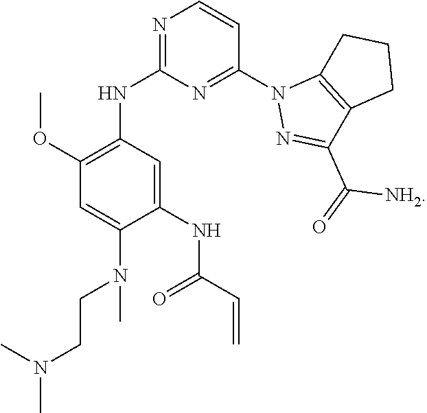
N1=C(NC2=C(OC)C=C(N(C)CCN(C)C)C(NC(C=C)=O)=C2)N=C(N2N=C(C(=O)[NH2])C3=C2CCC3)C=C1
